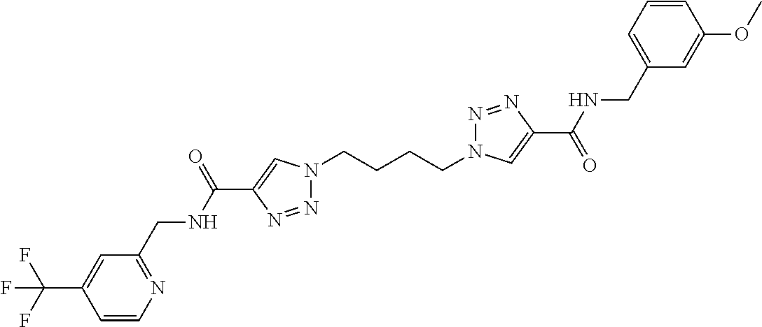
N1(CCCCN2N=NC(C(=O)NCC3=CC=CC(OC)=C3)=C2)N=NC(C(NCC2=NC=CC(C(F)(F)F)=C2)=O)=C1
